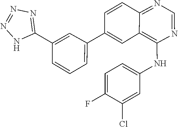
C1(C2=NN=NN2)=CC(C2=CC3=C(NC4=CC=C(F)C(Cl)=C4)N=CN=C3C=C2)=CC=C1
